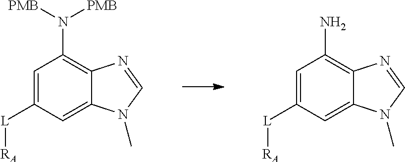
C1=C([L][RA])C=C2C(=C1N([PMB])[PMB])N=CN2C.C1=C([L][RA])C=C2C(=C1N)N=CN2C
